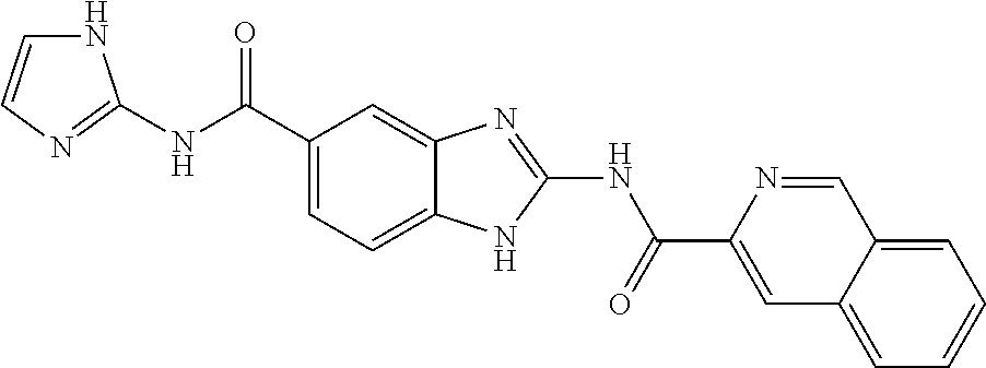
C1(C(NC2=NC=CN2)=O)=CC=C2C(=C1)N=C(NC(C1=CC3=CC=CC=C3C=N1)=O)N2
